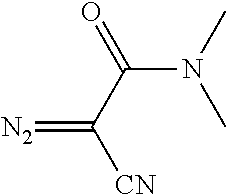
[CN]C(C(N(C)C)=O)=[N2]
